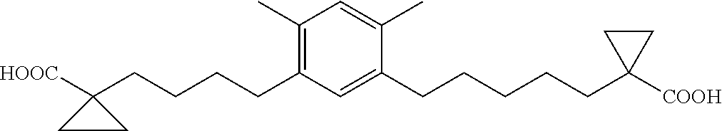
C(CCCC1([HOOC])CC1)C1=C(C)C=C(C)C(CCCCCC2([COOH])CC2)=C1
